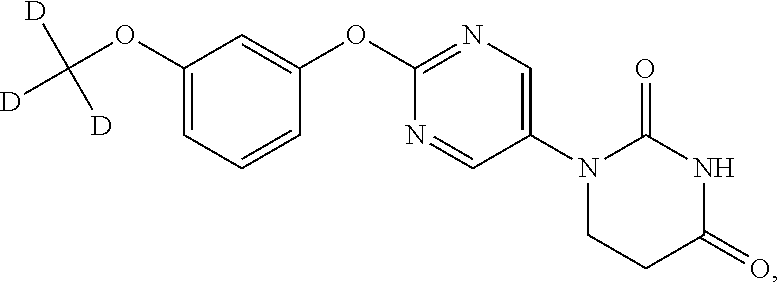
C1(OC([D])([D])[D])=CC=CC(OC2=NC=C(N3CCC(=O)NC3=O)C=N2)=C1
